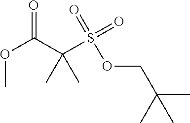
C(C(C)(C)C)OS(=O)(=O)C(C(OC)=O)(C)C
